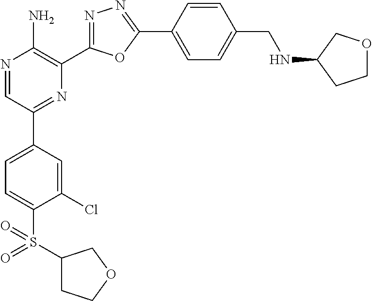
N1=CC(C2=CC=C(S(C3CCOC3)(=O)=O)C(Cl)=C2)=NC(C2=NN=C(C3=CC=C(CNC4CCOC4)C=C3)O2)=C1N
